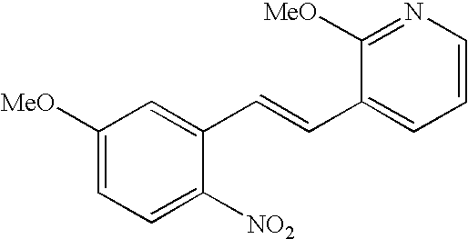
C1([MeO])=CC=C([NO2])C(C=CC2=CC=CN=C2[MeO])=C1
